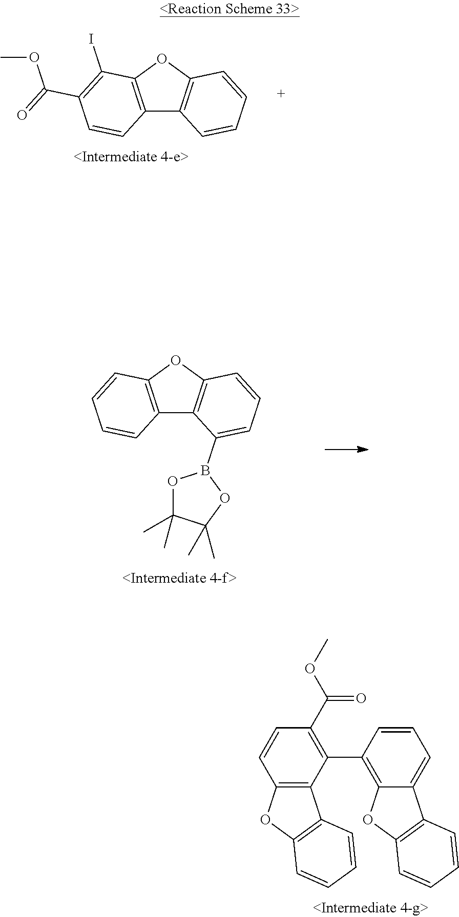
C12=C(C(C3=C4C(=CC=C3)C3=C(O4)C=CC=C3)=C(C(OC)=O)C=C1)C1=C(O2)C=CC=C1.C12=C(OC3=C1C=CC=C3)C(I)=C(C(=O)OC)C=C2.C12=C(OC3=C1C(B1OC(C)(C)C(C)(C)O1)=CC=C3)C=CC=C2
